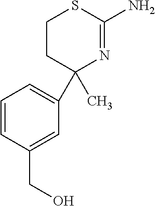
C1=CC(CO)=CC(C2(C)N=C(N)SCC2)=C1
